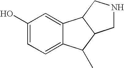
C1(O)=CC=C2C(=C1)C1C(C2C)CNC1
